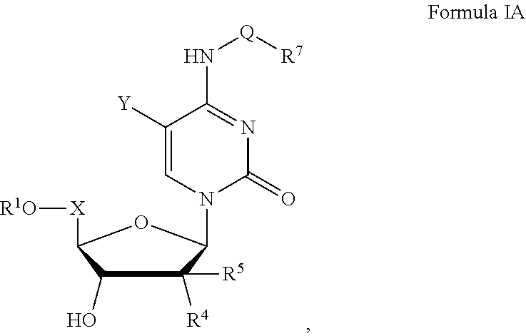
C1(O)C([R4])([R5])C(N2C=C([Y])C(N[Q][R7])=NC2=O)OC1[X][R1O]
